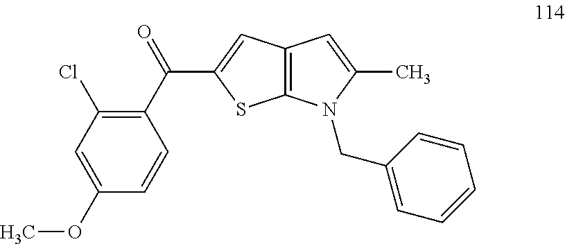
C1=C(OC)C=CC(C(=O)C2=CC3=C(S2)N(CC2=CC=CC=C2)C(C)=C3)=C1Cl
